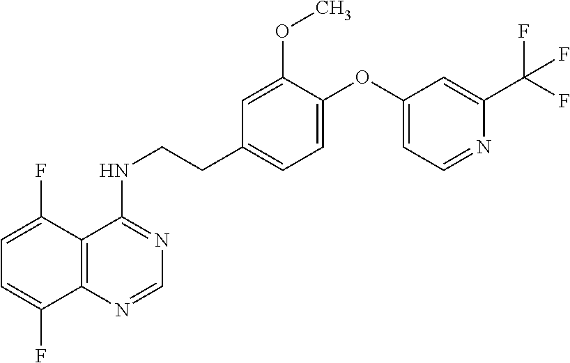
C1=C(F)C2=C(C(F)=C1)N=CN=C2NCCC1=CC=C(OC2=CC=NC(C(F)(F)F)=C2)C(OC)=C1
